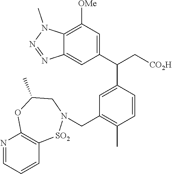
N1=CC=CC2=C1OC(C)CN(CC1=C(C)C=CC(C(C3=CC([OMe])=C4C(=C3)N=NN4C)C[CO2H])=C1)[SO2]2
